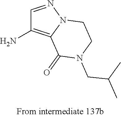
C1=NN2C(=C1N)C(=O)N(CC(C)C)CC2
